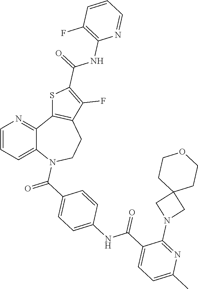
C1=CC=C2C(=N1)C1=C(CCN2C(C2=CC=C(NC(C3=CC=C(C)N=C3N3CC4(C3)CCOCC4)=O)C=C2)=O)C(F)=C(C(=O)NC2=C(F)C=CC=N2)S1
